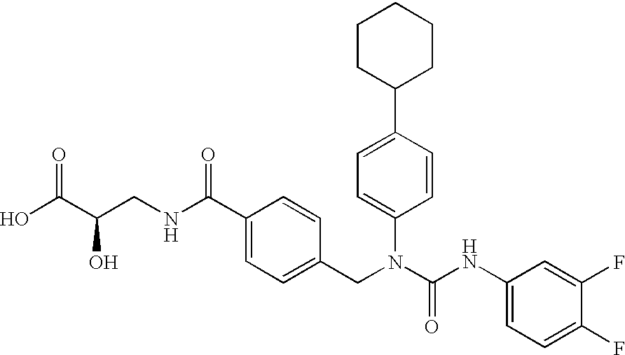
C1(C2=CC=C(N(C(NC3=CC=C(F)C(F)=C3)=O)CC3=CC=C(C(NCC(C(O)=O)O)=O)C=C3)C=C2)CCCCC1
